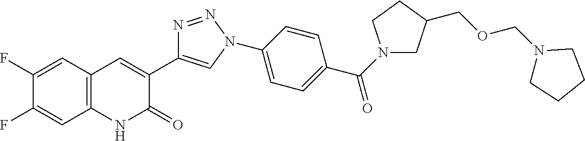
C12=C(C=C(F)C(F)=C1)C=C(C1=CN(C3=CC=C(C(=O)N4CC(COCN5CCCC5)CC4)C=C3)N=N1)C(=O)N2
